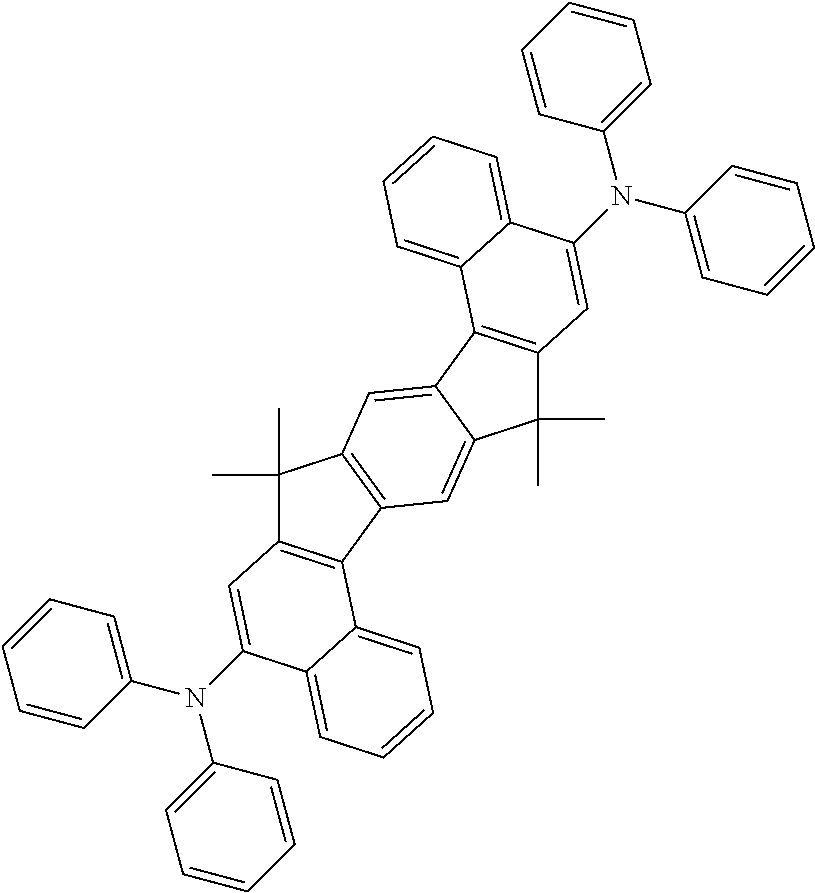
C1(C)(C)C2=C(C3=CC4=C(C=C13)C1=C(C4(C)C)C=C(N(C3=CC=CC=C3)C3=CC=CC=C3)C3=CC=CC=C13)C1=CC=CC=C1C(N(C1=CC=CC=C1)C1=CC=CC=C1)=C2
